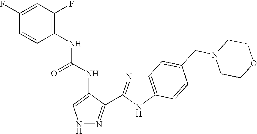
N1N=C(C2=NC3=C(N2)C=CC(CN2CCOCC2)=C3)C(NC(=O)NC2=C(F)C=C(F)C=C2)=C1
